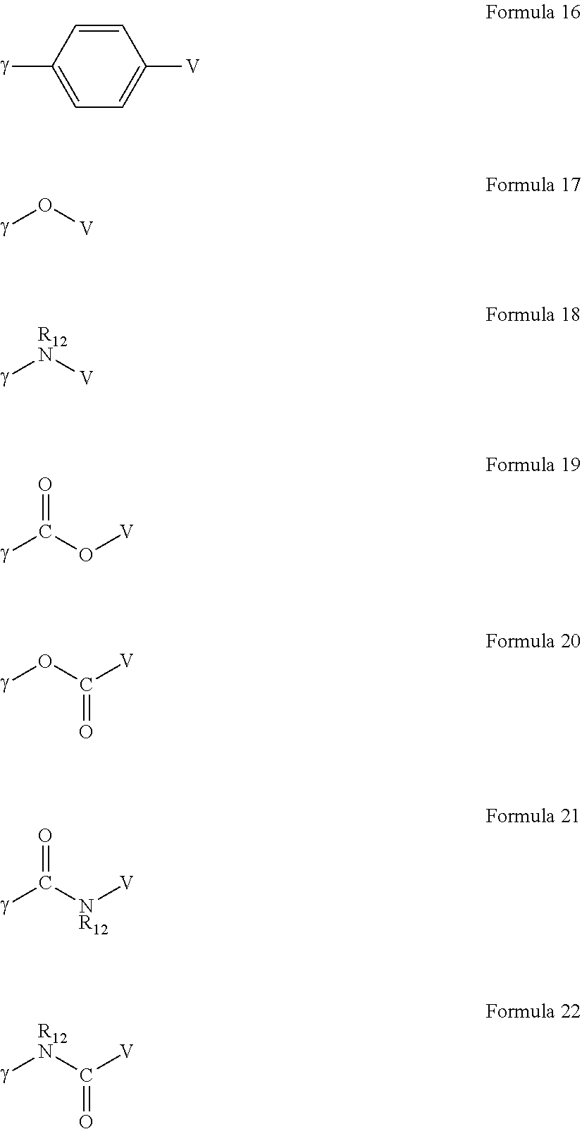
[R12N]([V])[g].O([V])[g].C1=CC([g])=CC=C1[V].C(O[V])([g])=O.O(C([V])=O)[g].C([NR12][V])([g])=O.[R12N](C([V])=O)[g]
